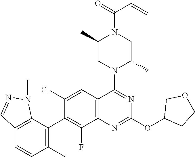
C12=C(C=C(Cl)C(C3=C(C)C=CC4=C3N(C)N=C4)=C1F)C(N1C(C)CN(C(=O)C=C)C(C)C1)=NC(OC1CCOC1)=N2
